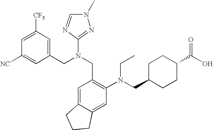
C1=C([CF3])C=C(CN(CC2=C(N(CC3CCC(C(O)=O)CC3)CC)C=C3C(=C2)CCC3)C2=NN(C)C=N2)C=C1[NC]
